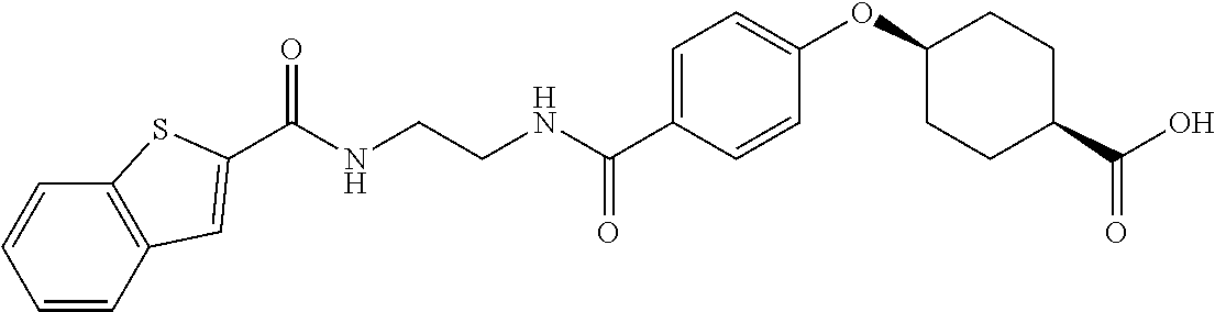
C1(C(NCCNC(C2=CC=C(OC3CCC(C(O)=O)CC3)C=C2)=O)=O)=CC2=C(S1)C=CC=C2
